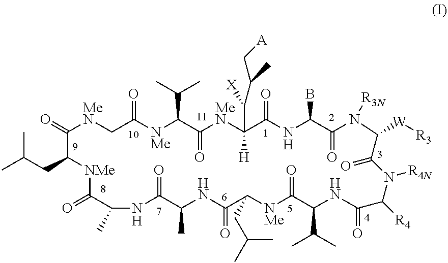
O=C1[MeN]CC(=O)[NMe]C(C(C)C)C(=O)[MeN]C([H])(C([X])C(C[A])C)C(=O)NC(B)C(=O)N([R3N])C([W][R3])C(=O)N([R4N])C([R4])C(=O)NC(C(C)C)C(=O)[NMe]C(CC(C)C)C(=O)NC(C)C(=O)NC(C)C(=O)[NMe]C1CC(C)C
